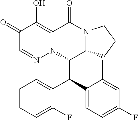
C1(=O)C=NN2C(=C1O)C(=O)N1C(C2C(C2=CC=C(F)C=C2C)C2=CC=CC=C2F)CCC1
